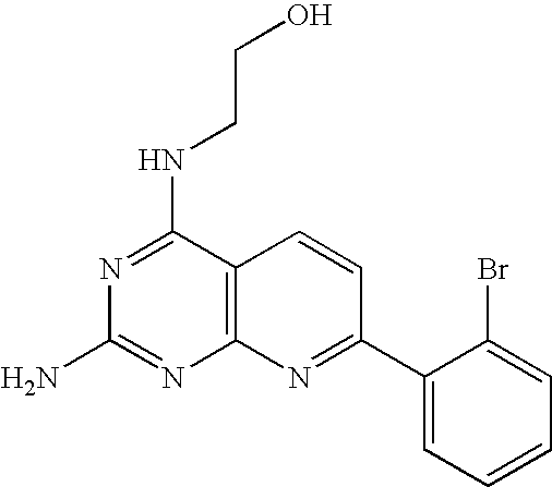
N1=C(NCCO)C2=C(N=C1N)N=C(C1=CC=CC=C1Br)C=C2
